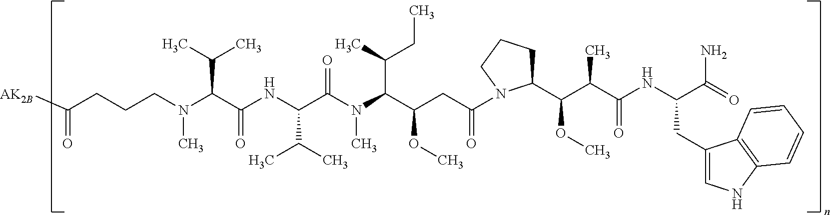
N(C(C(NC(C(C)C)C(N(C)C(C(C)CC)C(CC(=O)N1C(C(C(C(=O)NC(CC2=CNC3=C2C=CC=C3)C(=O)N)C)OC)CCC1)OC)=O)=O)C(C)C)(C)CCCC([AK2B])=O
